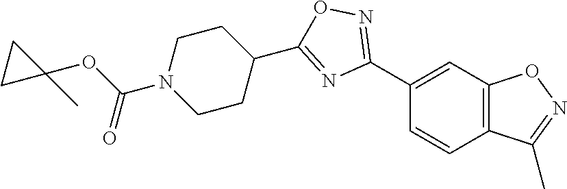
C1(C2=NOC(C3CCN(C(OC4(C)CC4)=O)CC3)=N2)=CC2=C(C=C1)C(C)=NO2
